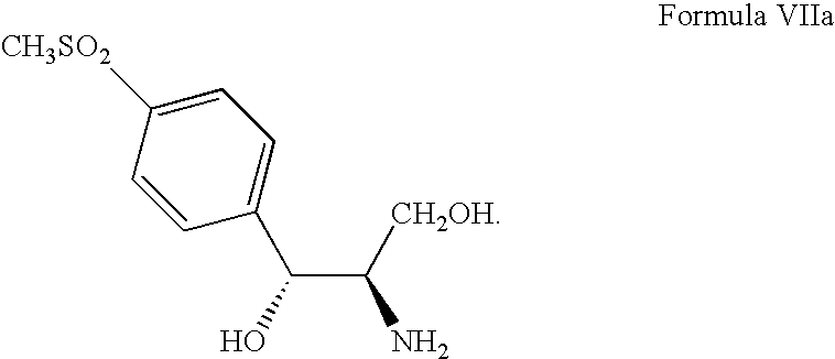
C1=C([CH3SO2])C=CC(C(C([CH2OH])N)O)=C1
